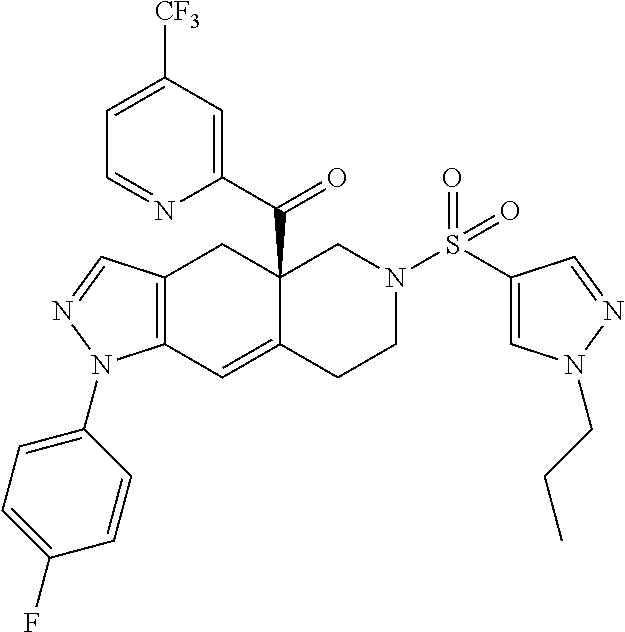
C12(C(C3=CC([CF3])=CC=N3)=O)C(=CC3=C(C1)C=NN3C1=CC=C(F)C=C1)CCN(S(C1=CN(CCC)N=C1)(=O)=O)C2
